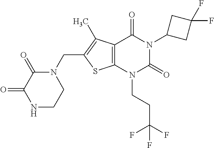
C12=C(N(CCC(F)(F)F)C(=O)N(C3CC(F)(F)C3)C1=O)SC(CN1C(=O)C(=O)NCC1)=C2C
